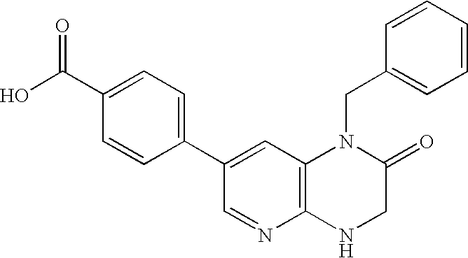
OC(C1=CC=C(C2=CC3=C(N=C2)NCC(=O)N3CC2=CC=CC=C2)C=C1)=O
